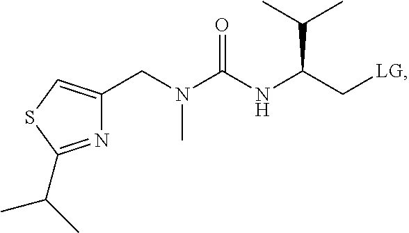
C1(CN(C(NC(C[LG])C(C)C)=O)C)=CSC(C(C)C)=N1
